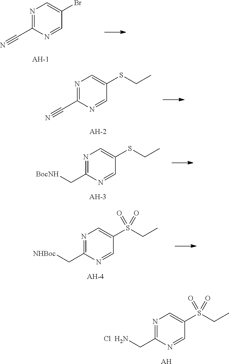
N1=C(C#N)N=CC(Br)=C1.N1=C(C#N)N=CC(SCC)=C1.N1=C(C[BocNH])N=CC(SCC)=C1.N1=C(C[NHBoc])N=CC(S(CC)(=O)=O)=C1.N1=C(CN)N=CC(S(CC)(=O)=O)=C1.Cl.[AH]
